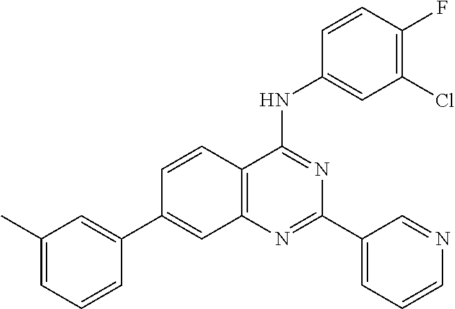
C12=C(N=C(C3=CC=CN=C3)N=C1NC1=CC(Cl)=C(F)C=C1)C=C(C1=CC(C)=CC=C1)C=C2
